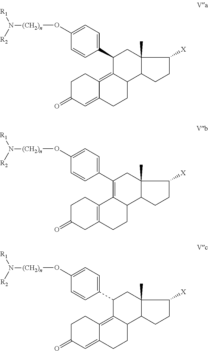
C1=C(O[(CH2)n]N([R2])[R1])C=CC(C2C3=C4C(=CC(=O)CC4)CCC3C3C(C)(C2)C([X])CC3)=C1.C1=C(O[(CH2)n]N([R2])[R1])C=CC(C2=C3C(C4C(C)(C2)C([X])CC4)CCC2=C3CCC(=O)C2)=C1.C1=C(O[(CH2)n]N([R2])[R1])C=CC(C2C3=C4C(=CC(=O)CC4)CCC3C3C(C)(C2)C([X])CC3)=C1
